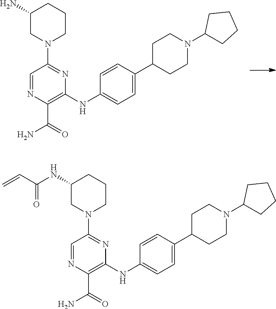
N1=CC(N2CCCC(N)C2)=NC(NC2=CC=C(C3CCN(C4CCCC4)CC3)C=C2)=C1C(=O)N.N1=CC(N2CCCC(NC(C=C)=O)C2)=NC(NC2=CC=C(C3CCN(C4CCCC4)CC3)C=C2)=C1C(=O)N
